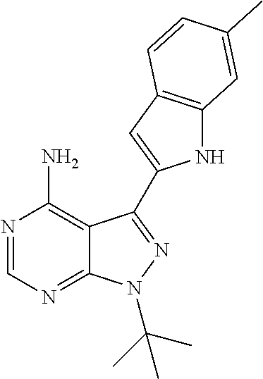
C12=C(N)N=CN=C1N(C(C)(C)C)N=C2C1=CC2=C(N1)C=C(C)C=C2
